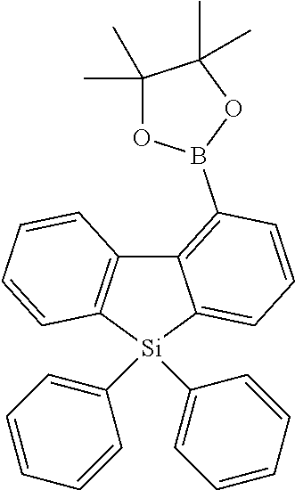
C12=C(B3OC(C)(C)C(C)(C)O3)C=CC=C1[Si](C1=CC=CC=C1)(C1=CC=CC=C1)C1=C2C=CC=C1
